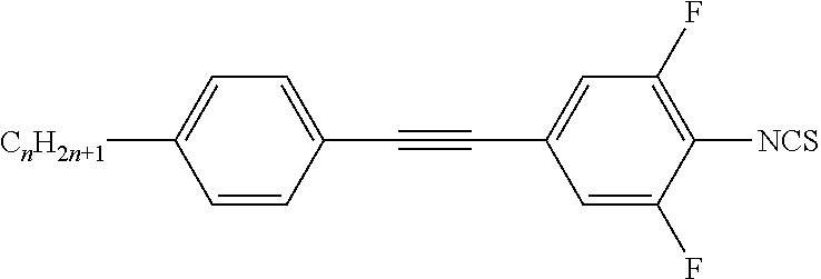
C1=CC(C#CC2=CC(F)=C([NCS])C(F)=C2)=CC=C1[CnH2n+1]
